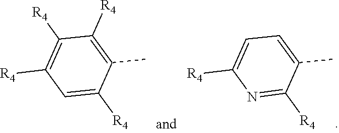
C1=C([R4])C(C)=C([R4])C([R4])=C1[R4].N1=C([R4])C(C)=CC=C1[R4]
